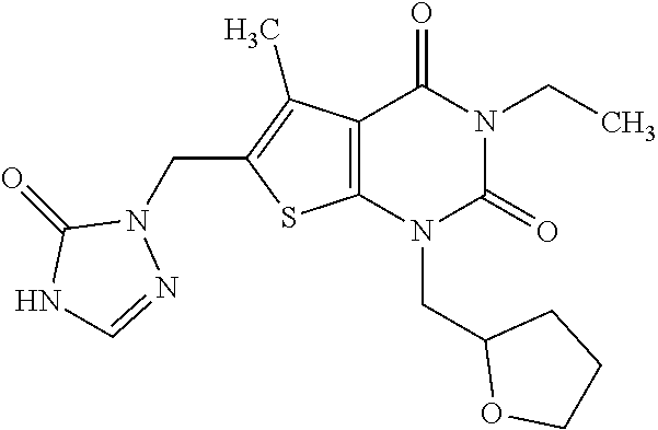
C12=C(N(CC3OCCC3)C(=O)N(CC)C1=O)SC(CN1C(=O)NC=N1)=C2C
